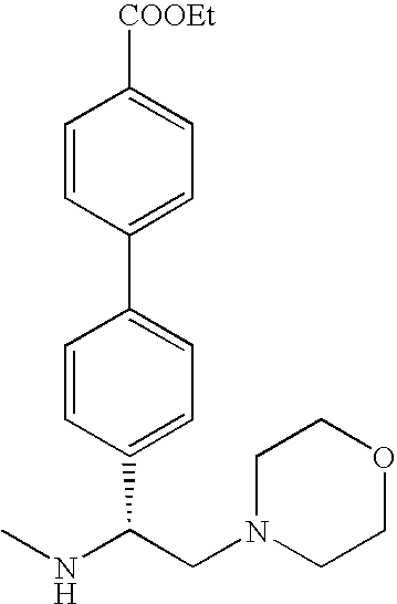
N(C)C(CN1CCOCC1)C1=CC=C(C2=CC=C([COOEt])C=C2)C=C1
